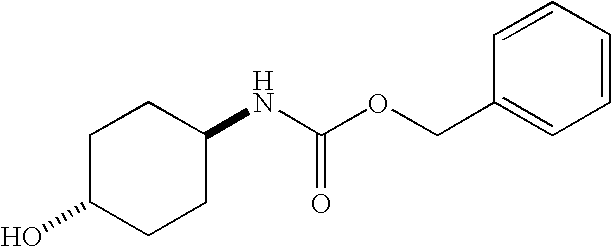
C1C(O)CCC(NC(OCC2=CC=CC=C2)=O)C1
